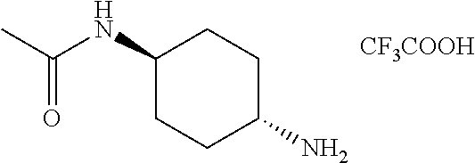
C1(NC(C)=O)CCC(N)CC1.[CF3COOH]
